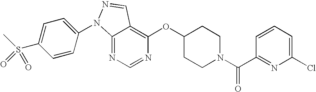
C12=NC=NC(OC3CCN(C(C4=NC(Cl)=CC=C4)=O)CC3)=C1C=NN2C1=CC=C(S(C)(=O)=O)C=C1
